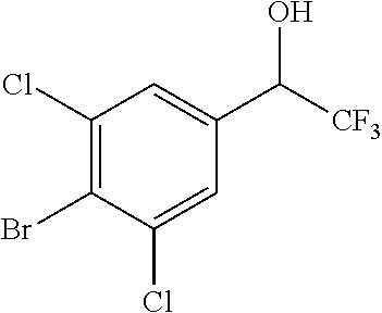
C1(Cl)=C(Br)C(Cl)=CC(C([CF3])O)=C1
